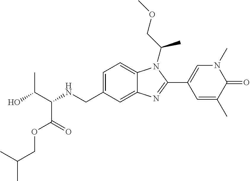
OC(C(NCC1=CC=C2C(=C1)N=C(C1=CN(C)C(=O)C(C)=C1)N2C(COC)C)C(=O)OCC(C)C)C
